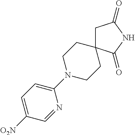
C1(N2CCC3(CC2)CC(=O)NC3=O)=CC=C([O2N])C=N1
